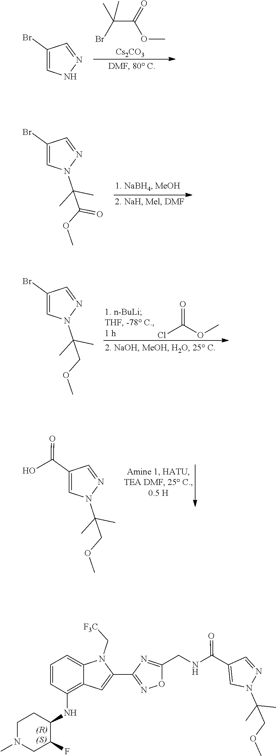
C(Br)(C(OC)=O)(C)C.[Cs2CO3].C1(Br)=CNN=C1.C1(Br)=CN(C(C)(C)C(OC)=O)N=C1.ClC(OC)=O.C1(Br)=CN(C(C)(C)COC)N=C1.C1(C(O)=O)=CN(C(C)(C)COC)N=C1.C1=CC(NC2CCN(C)CC2F)=C2C(=C1)N(C[F3C])C(C1=NOC(CNC(C3=CN(C(C)(C)COC)N=C3)=O)=N1)=C2
